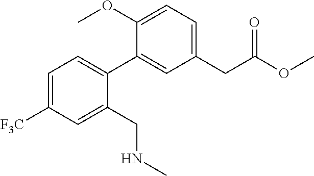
COC1=CC=C(CC(OC)=O)C=C1C1=CC=C([F3C])C=C1CNC
